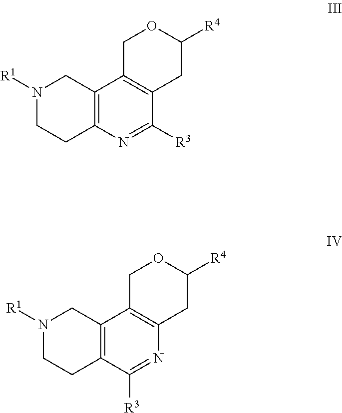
[R1]N1CCC2=C(C1)C1=C(C([R3])=N2)CC([R4])OC1.[R1]N1CCC2=C(C1)C1=C(N=C2[R3])CC([R4])OC1
